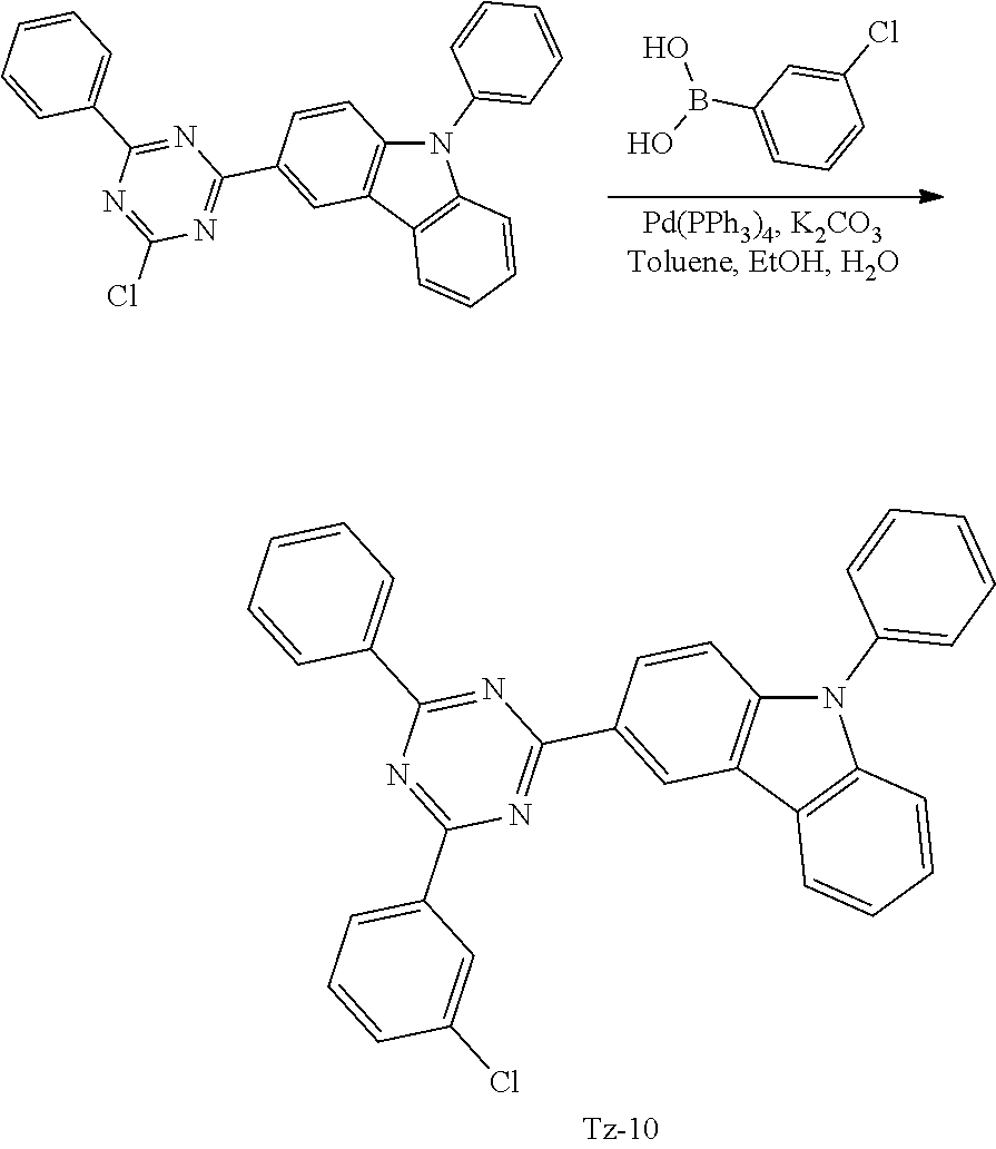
C1(C2=CC=CC(Cl)=C2)=NC(C2=CC=CC=C2)=NC(C2=CC3=C(C=C2)N(C2=CC=CC=C2)C2=C3C=CC=C2)=N1.C1=C(Cl)C=CC=C1B(O)O.C1(Cl)=NC(C2=CC=CC=C2)=NC(C2=CC3=C(C=C2)N(C2=CC=CC=C2)C2=C3C=CC=C2)=N1
